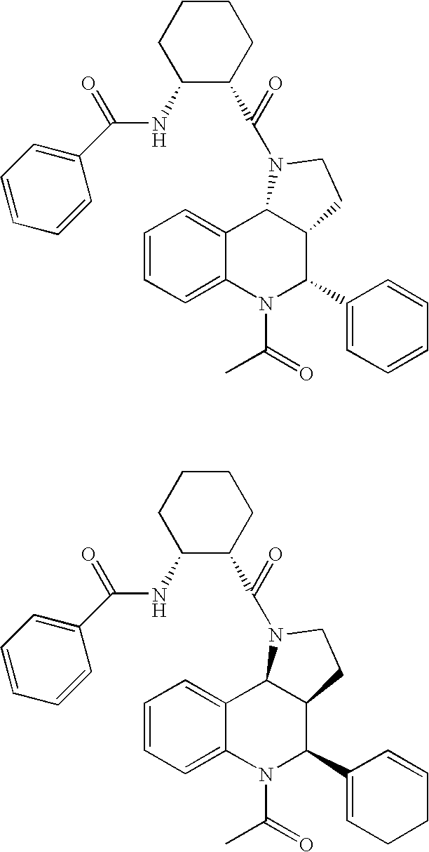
C1=CC=C2C(=C1)C1C(C(C3=CC=CC=C3)N2C(=O)C)CCN1C(C1CCCCC1NC(=O)C1=CC=CC=C1)=O.C1=CC=C2C(=C1)C1C(C(C3=CCCC=C3)N2C(=O)C)CCN1C(C1CCCCC1NC(=O)C1=CC=CC=C1)=O
